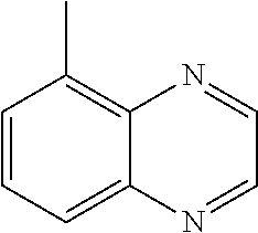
C1=CC=C2C(=C1C)N=CC=N2
